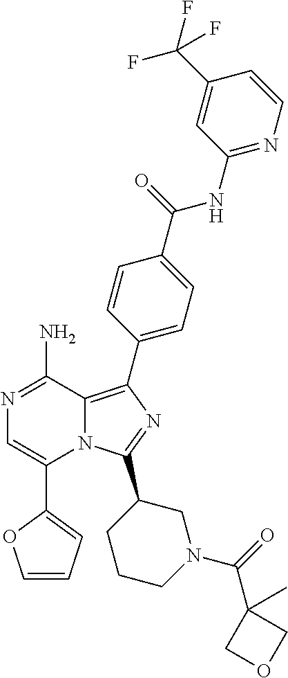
N1=C(N)C2=C(C3=CC=C(C(=O)NC4=NC=CC(C(F)(F)F)=C4)C=C3)N=C(C3CCCN(C(=O)C4(C)COC4)C3)N2C(C2=CC=CO2)=C1
